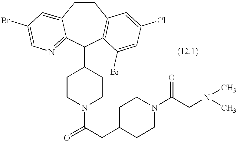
C1CC2=CC(Br)=CN=C2C(C2CCN(C(=O)CC3CCN(C(CN(C)C)=O)CC3)CC2)C2=C1C=C(Cl)C=C2Br
